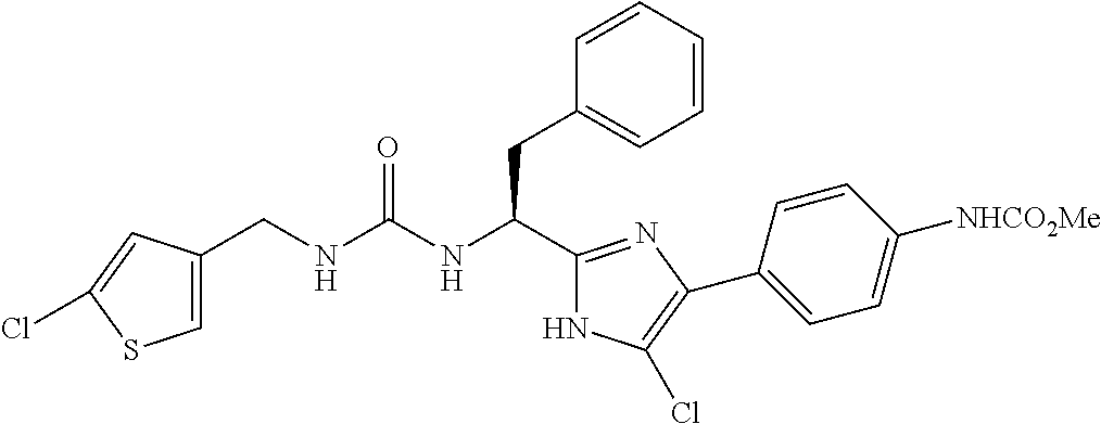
C(NC(CC1=CC=CC=C1)C1=NC(C2=CC=C([NHCO2Me])C=C2)=C(Cl)N1)(=O)NCC1=CSC(Cl)=C1
